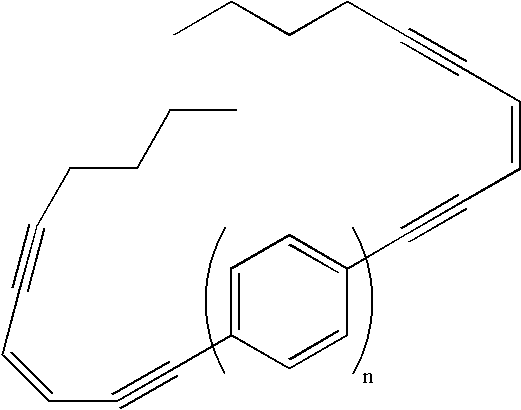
C(C1=CC=C(C#CC=CC#CCCCC)C=C1)#CC=CC#CCCCC
